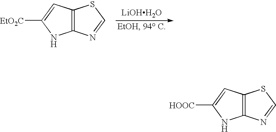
[LiOHH2O].C12=C(SC=N1)C=C([EtO2C])N2.C12=C(SC=N1)C=C([HOOC])N2
